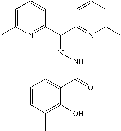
C1=C(C)N=C(C(C2=NC(C)=CC=C2)=NNC(=O)C2=CC=CC(C)=C2O)C=C1
